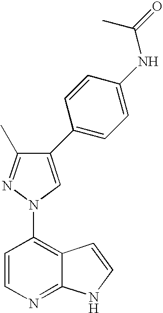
C1=CN=C2C(=C1N1C=C(C3=CC=C(NC(=O)C)C=C3)C(C)=N1)C=CN2
